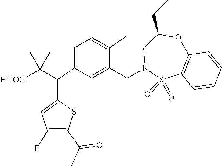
S1(=O)(=O)C2=C(C=CC=C2)OC(CC)CN1CC1=CC(C(C(C)(C)[HOOC])C2=CC(F)=C(C(=O)C)S2)=CC=C1C
